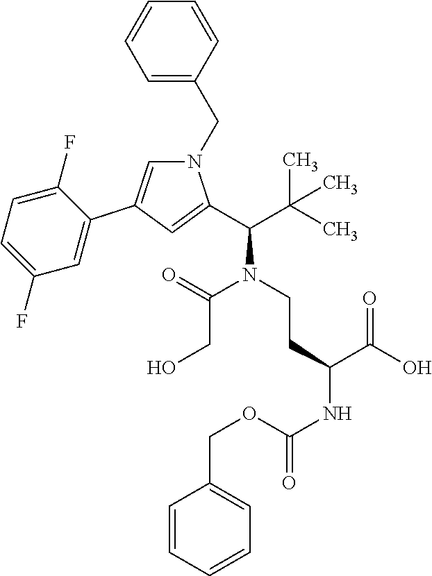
C1=CC(CN2C=C(C3=CC(F)=CC=C3F)C=C2C(C(C)(C)C)N(CCC(NC(OCC2=CC=CC=C2)=O)C(O)=O)C(CO)=O)=CC=C1
